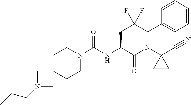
C(NC(C(NC1(C#N)CC1)=O)CC(F)(CC1=CC=CC=C1)F)(N1CCC2(CC1)CN(CCC)C2)=O
